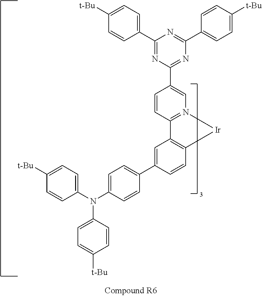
C1(C2=CC=C([t-Bu])C=C2)=NC(C2=CN3=C(C=C2)C2=C(C=CC(C4=CC=C(N(C5=CC=C([t-Bu])C=C5)C5=CC=C([t-Bu])C=C5)C=C4)=C2)[Ir]3)=NC(C2=CC=C([t-Bu])C=C2)=N1
